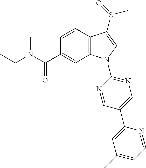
C(C1=CC2=C(C=C1)C(S(C)=O)=CN2C1=NC=C(C2=CC(C)=CC=N2)C=N1)(=O)N(C)CC
